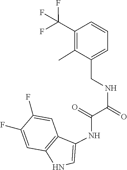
C(=O)(C(NCC1=CC=CC(C(F)(F)F)=C1C)=O)NC1=CNC2=C1C=C(F)C(F)=C2
